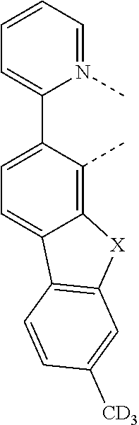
C1=CC=C(C2=CC=C3C(=C2C)[X]C2=C3C=CC([CD3])=C2)N(C)=C1
